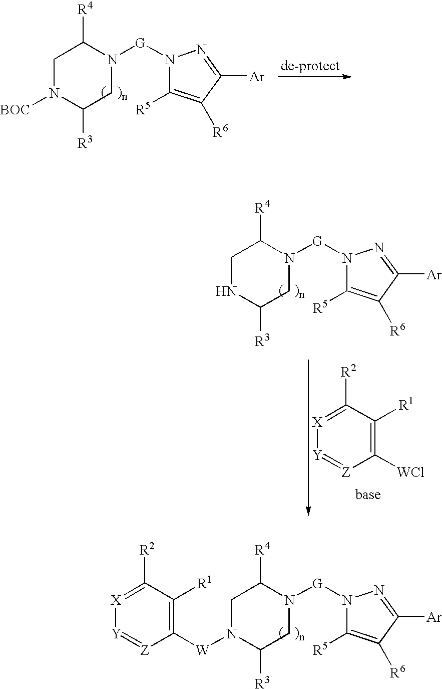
C1N([BOC])C([R3])CN([G]N2C([R5])=C([R6])C([Ar])=N2)C1[R4].C1N([W]C2=C([R1])C([R2])=[X][Y]=[Z]2)C([R3])CN([G]N2C([R5])=C([R6])C([Ar])=N2)C1[R4].C1NC([R3])CN([G]N2C([R5])=C([R6])C([Ar])=N2)C1[R4].C1([WCl])=C([R1])C([R2])=[X][Y]=[Z]1
